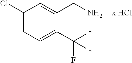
C1(Cl)=CC=C(C(F)(F)F)C(CN)=C1.[x HCl]
